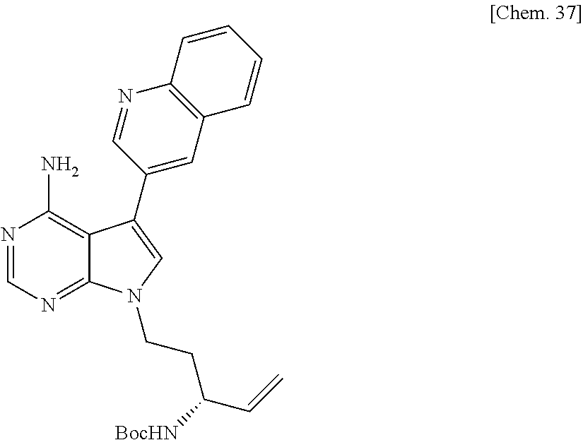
N1=CN=C2C(=C1N)C(C1=CC3=C(N=C1)C=CC=C3)=CN2CCC(C=C)[BocHN]
